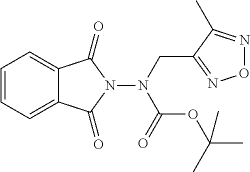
C1=CC=C2C(=C1)C(=O)N(N(CC1=NON=C1C)C(OC(C)(C)C)=O)C2=O
